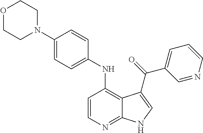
C1=CN=C2C(=C1NC1=CC=C(N3CCOCC3)C=C1)C(C(=O)C1=CC=CN=C1)=CN2
